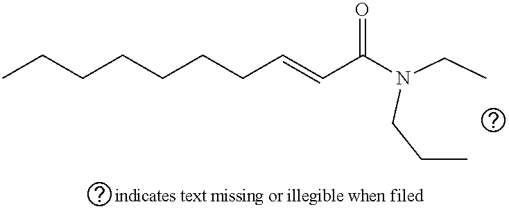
CCCCCCCC=CC(N(CC)CCC)=O
